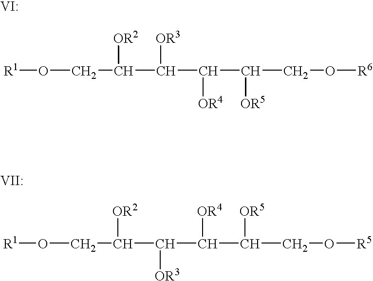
[VI:].[R1]OCC(C([OR3])C([OR4])C(CO[R6])[OR5])[OR2].[VII:].[R1]OCC(C([OR3])C(C([OR5])CO[R5])[OR4])[OR2]
